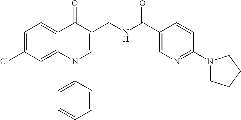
C1=C(Cl)C=C2C(=C1)C(=O)C(CNC(C1=CN=C(N3CCCC3)C=C1)=O)=CN2C1=CC=CC=C1
